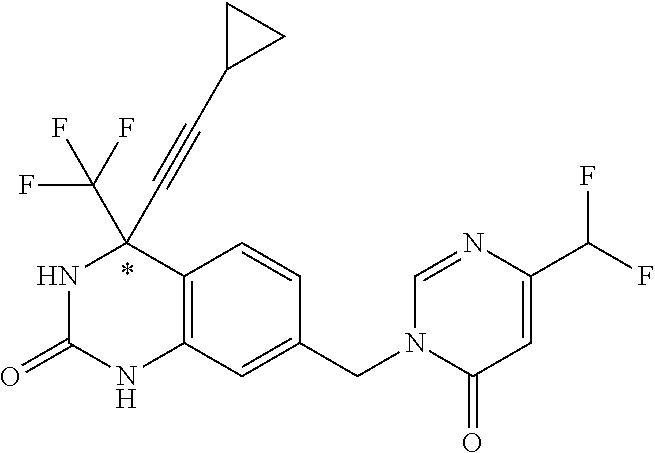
N1C(=O)NC2=C(C1(C#CC1CC1)C(F)(F)F)C=CC(CN1C(=O)C=C(C(F)F)N=C1)=C2
